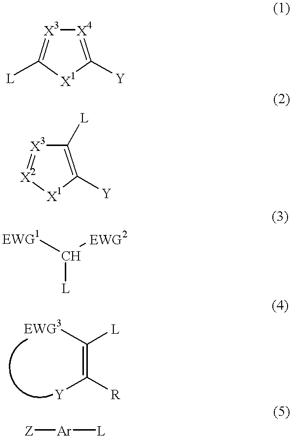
C1([L])=[X3][X4]=C([Y])[X1]1.[X2]1=[X3]C([L])=C([Y])[X1]1.[EWG1]C([EWG2])[L].C([L])(=C([Y])[R])[EWG3].[Z][Ar][L]
